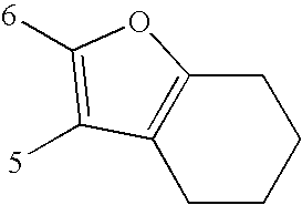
C1CCCC2=C1C([5])=C([6])O2
